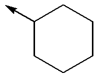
C1(->C)CCCCC1
